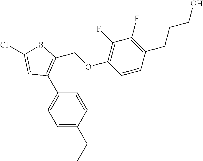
C1=C(CC)C=CC(C2=C(COC3=C(F)C(F)=C(CCCO)C=C3)SC(Cl)=C2)=C1
